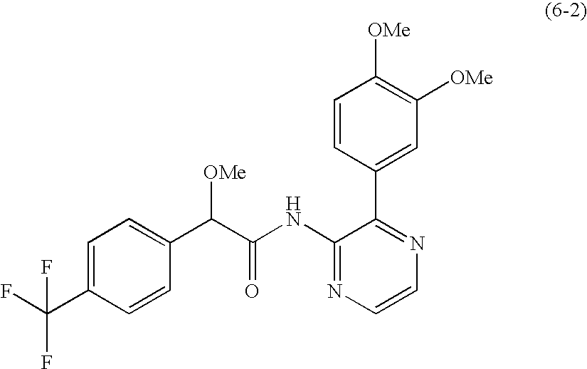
C1=C(C(F)(F)F)C=CC(C([OMe])C(=O)NC2=NC=CN=C2C2=CC([OMe])=C([OMe])C=C2)=C1
